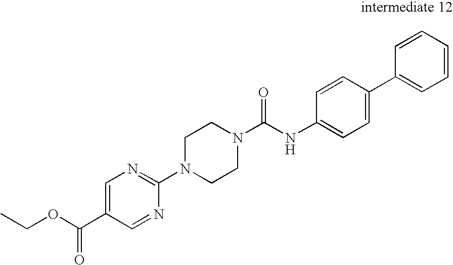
C1=C(C(OCC)=O)C=NC(N2CCN(C(NC3=CC=C(C4=CC=CC=C4)C=C3)=O)CC2)=N1
